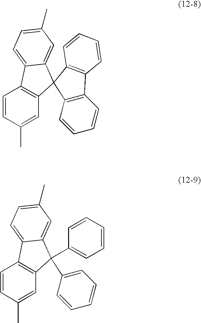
C1=CC(C)=CC2=C1C1=CC=C(C)C=C1C21C2=C(C=CC=C2)C2=C1C=CC=C2.C1=CC(C)=CC2=C1C1=CC=C(C)C=C1C2(C1=CC=CC=C1)C1=CC=CC=C1
